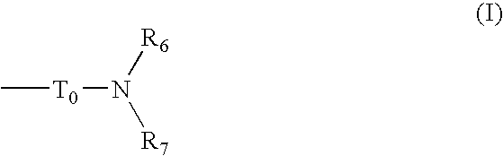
C[T0]N([R7])[R6]
